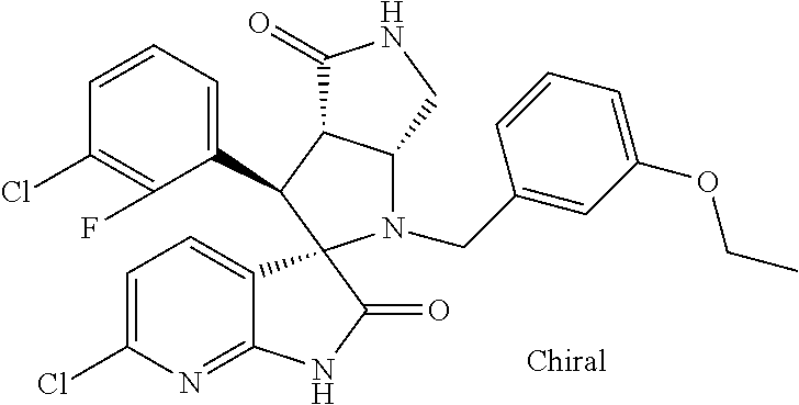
C1(C2C3C(N(CC4=CC(OCC)=CC=C4)C24C2=CC=C(Cl)N=C2NC4=O)CNC3=O)=CC=CC(Cl)=C1F
